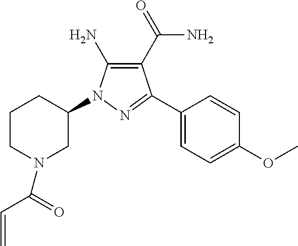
C1(N)=C(C(N)=O)C(C2=CC=C(OC)C=C2)=NN1C1CCCN(C(C=C)=O)C1
